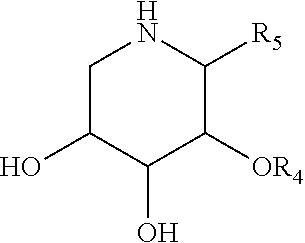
C1C(O)C(O)C([OR4])C([R5])N1
